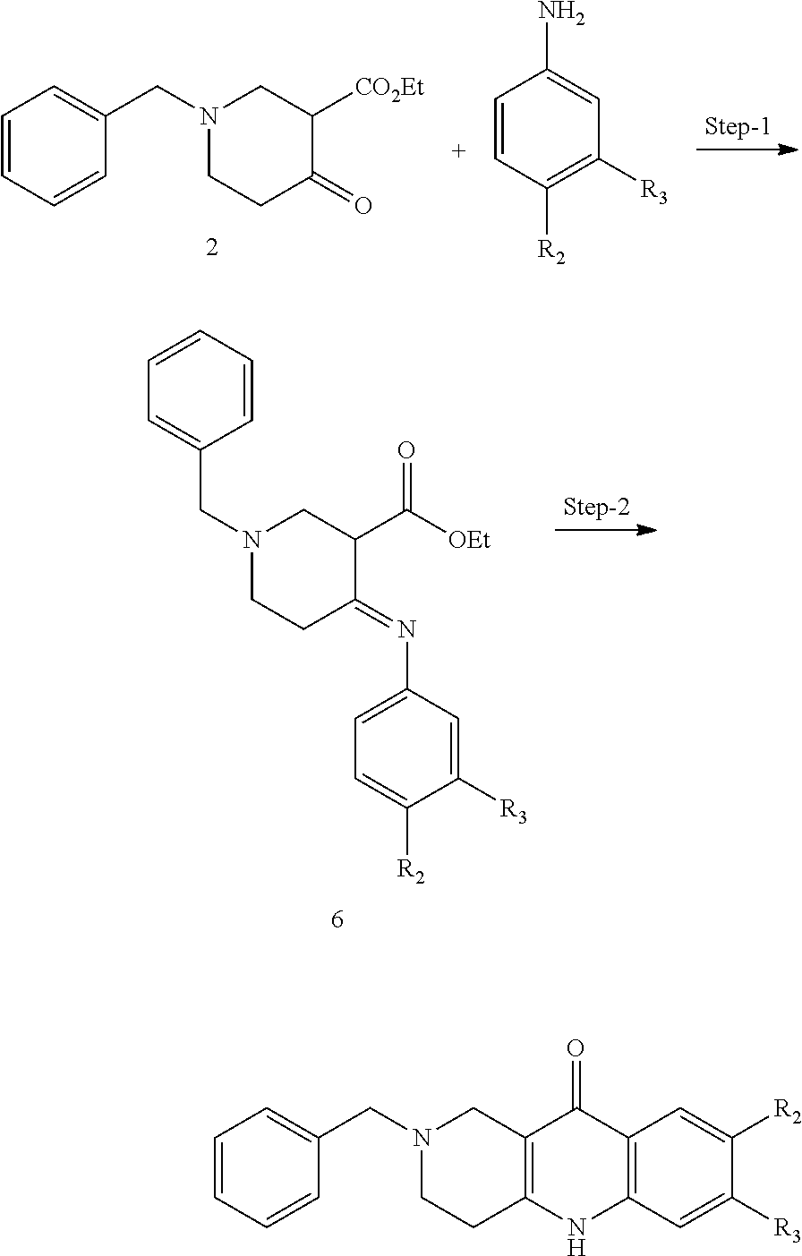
C1=CC=CC(CN2CCC(=O)C([CO2Et])C2)=C1.C1=CC([R2])=C([R3])C=C1N.C1N(CC2=CC=CC=C2)CC(C([OEt])=O)C(=NC2=CC=C([R2])C([R3])=C2)C1.C1=CC=CC(CN2CCC3=C(C2)C(=O)C2=C(N3)C=C([R3])C([R2])=C2)=C1
